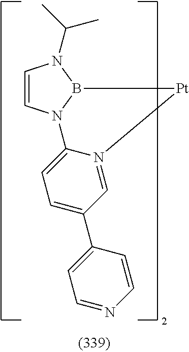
C1=CN2B(N1C(C)C)[Pt]N1=CC(C3=CC=NC=C3)=CC=C21
